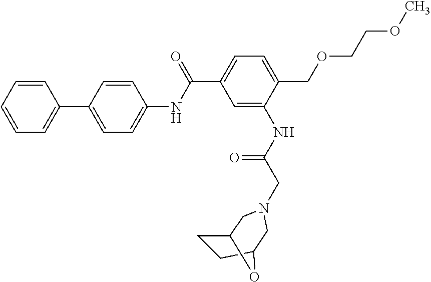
C1=CC=CC=C1C1=CC=C(NC(C2=CC=C(COCCOC)C(NC(CN3CC4CCC(C3)O4)=O)=C2)=O)C=C1
